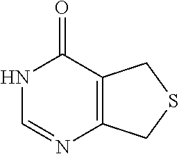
N1C=NC2=C(C1=O)CSC2
